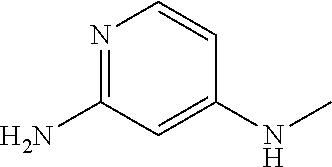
N1=C(N)C=C(NC)C=C1
